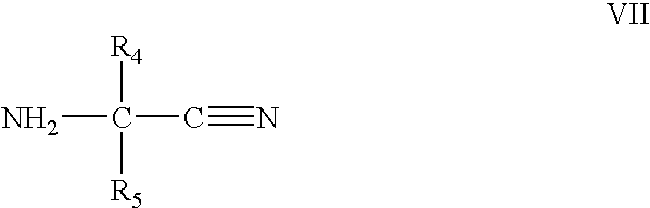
NC(C#N)([R5])[R4]
